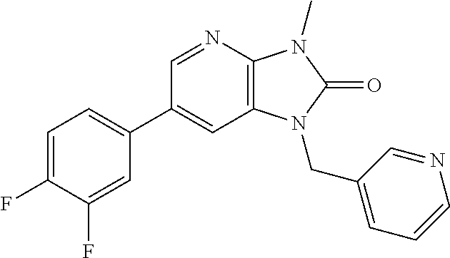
C1=C(F)C(F)=CC(C2=CC3=C(N=C2)N(C)C(=O)N3CC2=CC=CN=C2)=C1
